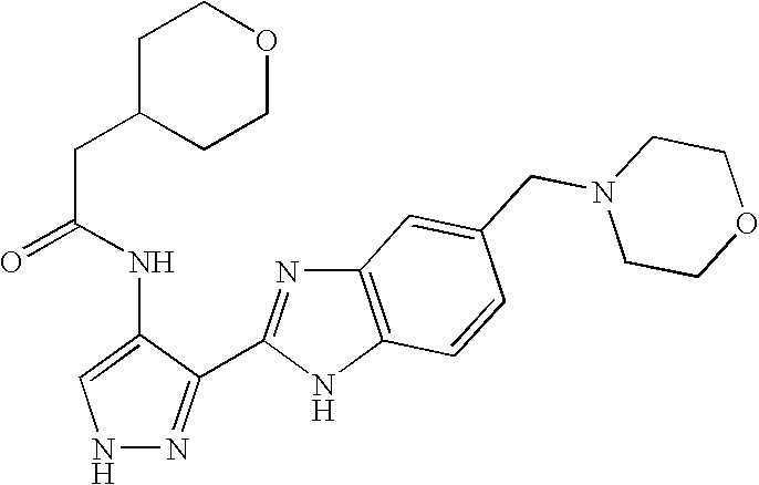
N1N=C(C2=NC3=C(N2)C=CC(CN2CCOCC2)=C3)C(NC(CC2CCOCC2)=O)=C1
